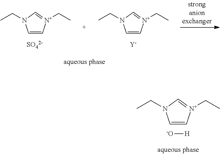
C1=C[N+](CC)=CN1CC.[Y].C1=C[N+](CC)=CN1CC.[SO42-].C1=C[N+](CC)=CN1CC.[-O][H]
